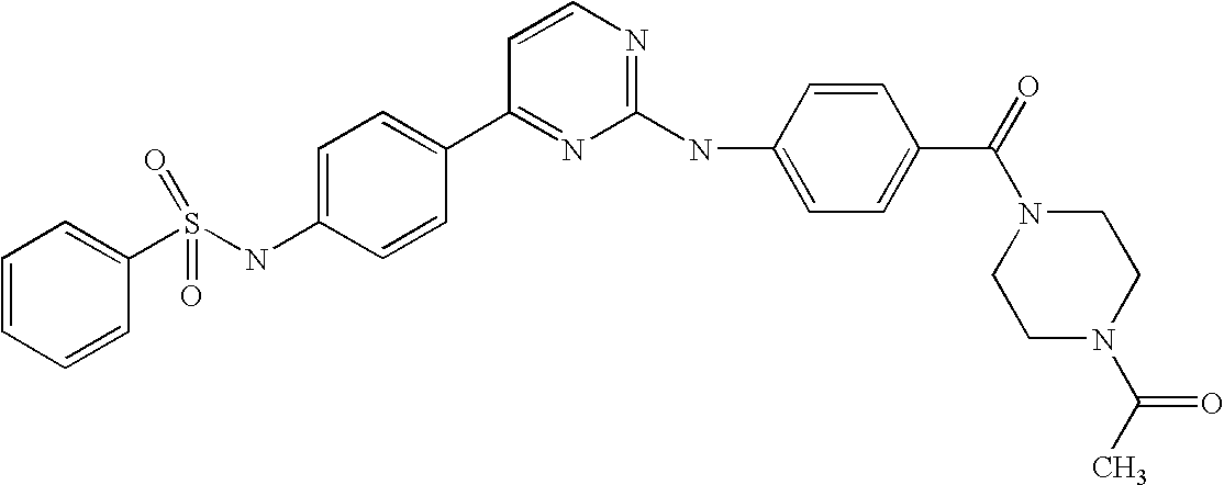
C1=CC=CC(S(NC2=CC=C(C3=NC(NC4=CC=C(C(=O)N5CCN(C(C)=O)CC5)C=C4)=NC=C3)C=C2)(=O)=O)=C1
